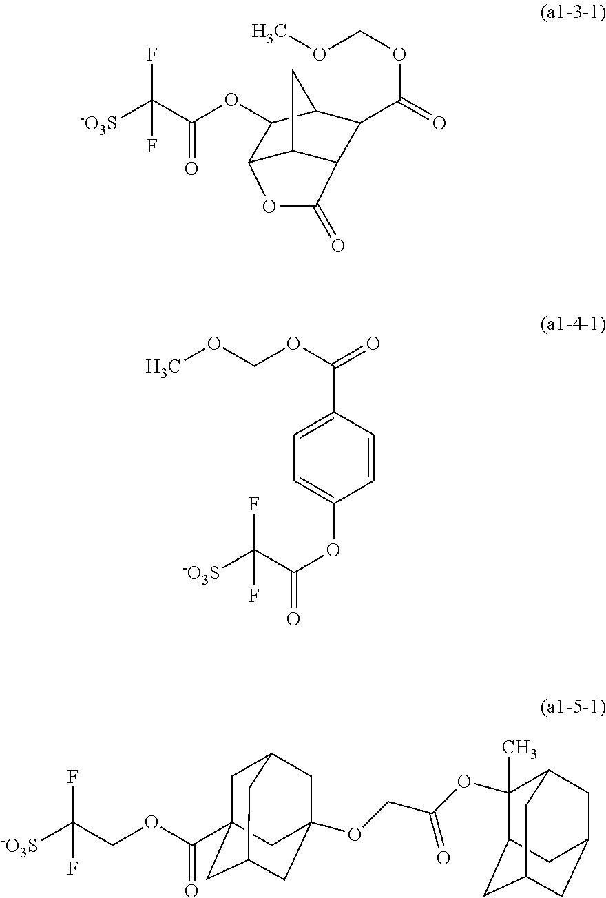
C1=C(C(OCOC)=O)C=CC(OC(C([-O3S])(F)F)=O)=C1.C12C3C(C(C(=O)OCOC)C(C1OC(C([-O3S])(F)F)=O)C3)C(=O)O2.C1C2(C(OCC([-O3S])(F)F)=O)CC3CC(OCC(OC4(C)C5CC6CC(CC4C6)C5)=O)(CC1C3)C2
